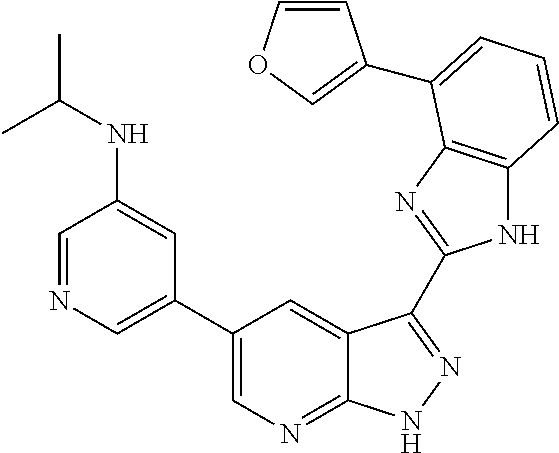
N1C2=C(N=C1C1=NNC3=NC=C(C4=CN=CC(NC(C)C)=C4)C=C31)C(C1=COC=C1)=CC=C2
